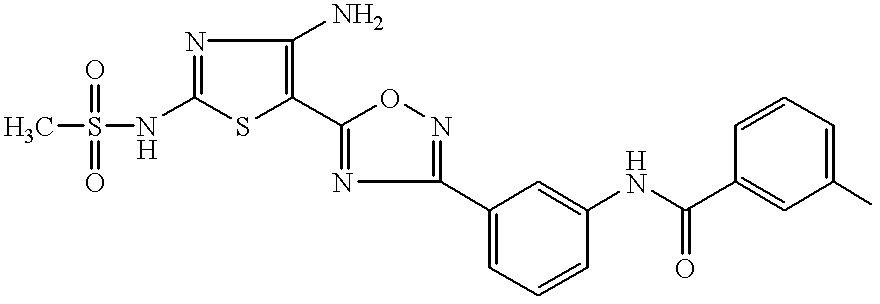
C1(NS(C)(=O)=O)=NC(N)=C(C2=NC(C3=CC=CC(NC(=O)C4=CC(C)=CC=C4)=C3)=NO2)S1
